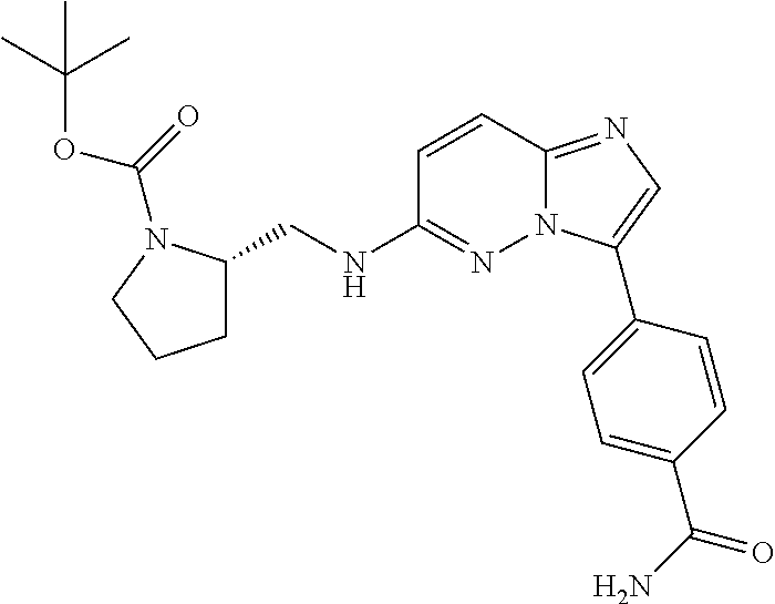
C1=CC2=NC=C(C3=CC=C(C(=O)N)C=C3)N2N=C1NCC1CCCN1C(OC(C)(C)C)=O
